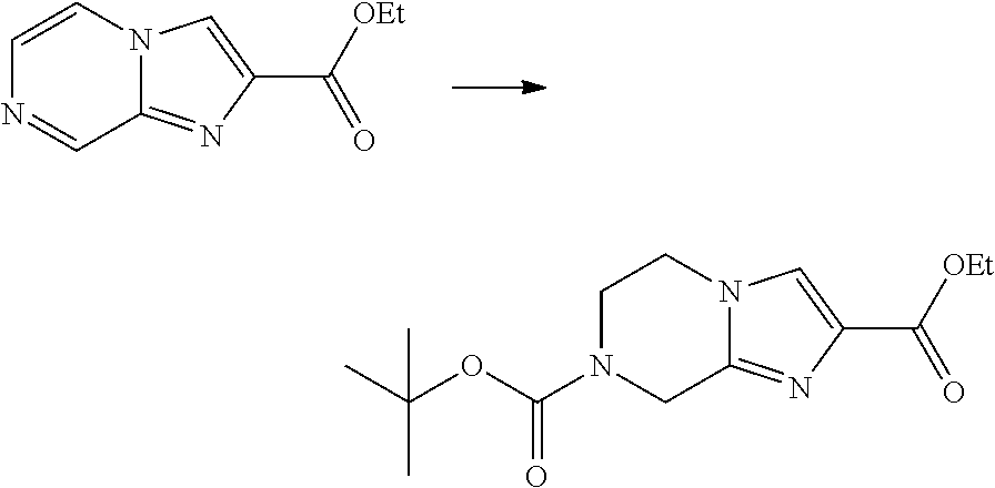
C12=NC(C([OEt])=O)=CN1C=CN=C2.C12=NC(C([OEt])=O)=CN1CCN(C(OC(C)(C)C)=O)C2
